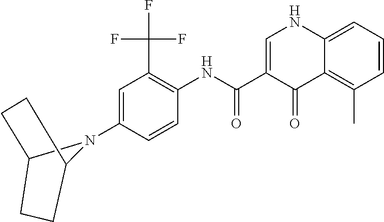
C12CCC(N1C1=CC(C(F)(F)F)=C(NC(C3=CNC4=CC=CC(C)=C4C3=O)=O)C=C1)CC2
